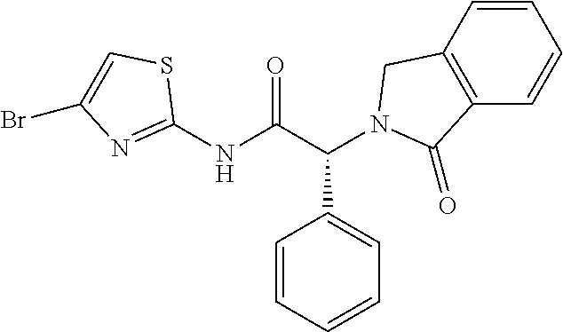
C1(NC(C(C2=CC=CC=C2)N2CC3=C(C=CC=C3)C2=O)=O)=NC(Br)=CS1
